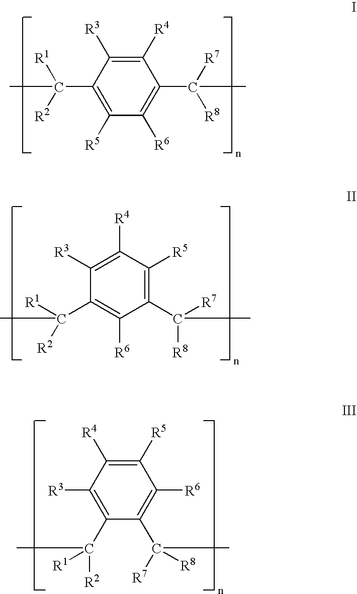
C1(C(C)([R1])[R2])=C([R5])C([R6])=C(C(C)([R8])[R7])C([R4])=C1[R3].C1(C(C)([R2])[R1])=C([R6])C(C(C)([R8])[R7])=C([R5])C([R4])=C1[R3].C1([R3])=C(C([R2])(C)[R1])C(C(C)([R7])[R8])=C([R6])C([R5])=C1[R4]
